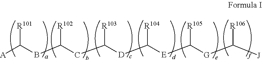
[A]C(BC(CC([D]C([E]C([G]C([J])[R106])[R105])[R104])[R103])[R102])[R101]
